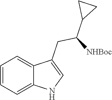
C1=CC=C2C(=C1)C(CC([NHBoc])C1CC1)=CN2
